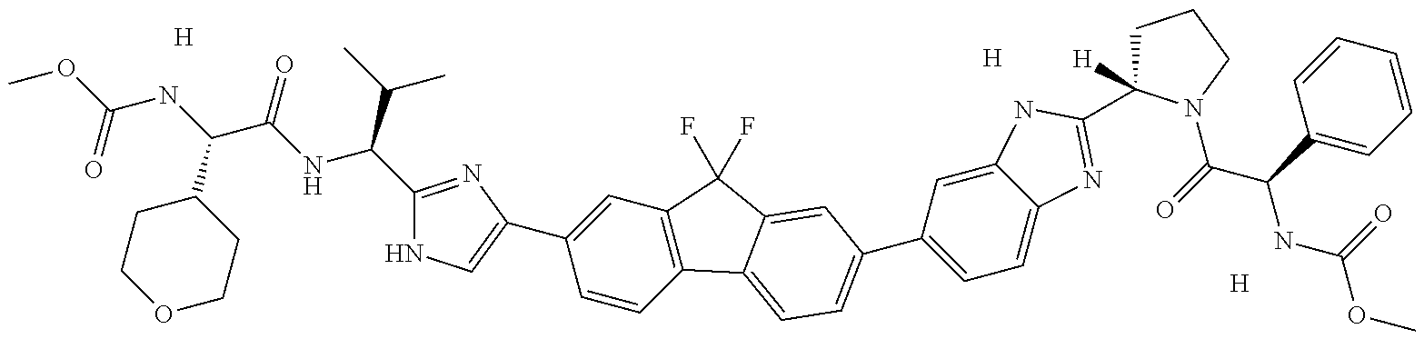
COC(=O)NC(C1CCOCC1)C(=O)NC(C(C)C)C1=NC(C2=CC3=C(C=C2)C2=CC=C(C4=CC=C5C(=C4)NC(C4([H])CCCN4C(=O)C(C4=CC=CC=C4)NC(=O)OC)=N5)C=C2C3(F)F)=CN1.[H].[H].[H]
